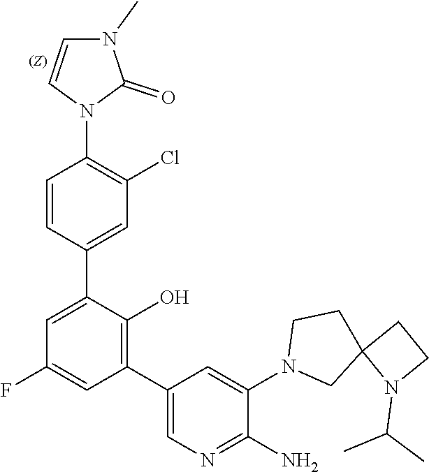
N1(C2=CC(C3=C(O)C(C4=CC(Cl)=C(N5C=CN(C)C5=O)C=C4)=CC(F)=C3)=CN=C2N)CC2(CC1)N(C(C)C)CC2
